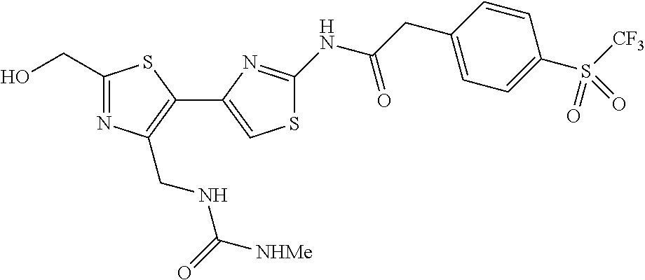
C1(CO)=NC(CNC(=O)[NHMe])=C(C2=CSC(NC(CC3=CC=C(S(=O)([CF3])=O)C=C3)=O)=N2)S1
